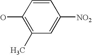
C1(O)=C(C)C=C([NO2])C=C1
